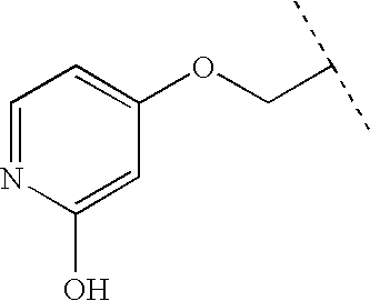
C(C(C)C)OC1=CC=NC(O)=C1
